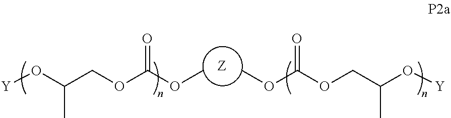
[Y]OC(COC(OC)=O)C.[Y]OC(COC(OC)=O)C.[Z]
